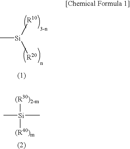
C[Si](C)([(R30)2-m])[(R40)m].C[Si]([R10])[R20]
